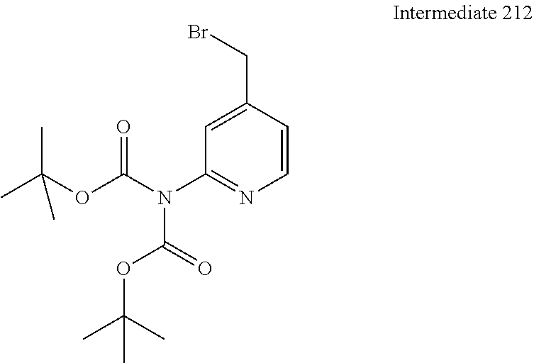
C(OC(N(C1=NC=CC(CBr)=C1)C(OC(C)(C)C)=O)=O)(C)(C)C
